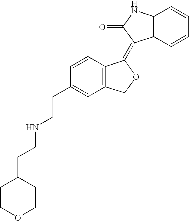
C12=C(C=CC=C1)C(=C1C3=C(CO1)C=C(CCNCCC1CCOCC1)C=C3)C(=O)N2
